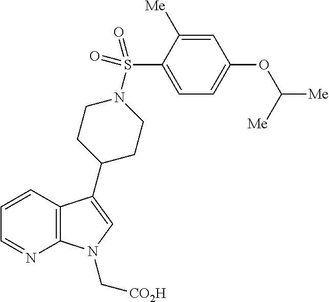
C12=C(C=CC=N1)C(C1CCN(S(C3=CC=C(OC([Me])[Me])C=C3[Me])(=O)=O)CC1)=CN2C[CO2H]
